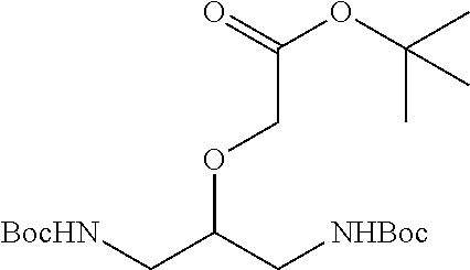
C(C(C[NHBoc])OCC(=O)OC(C)(C)C)[BocHN]
